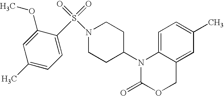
C1=C2C(=CC(C)=C1)COC(=O)N2C1CCN(S(=O)(=O)C2=CC=C(C)C=C2OC)CC1
